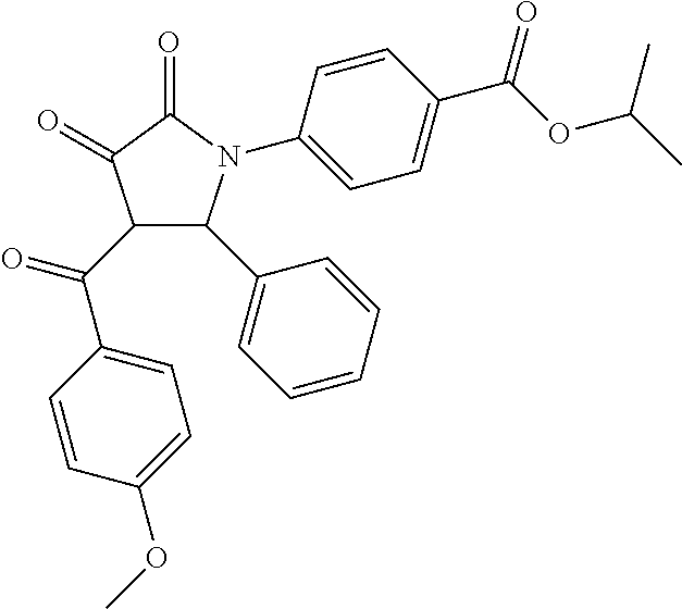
C1(=O)C(=O)C(C(C2=CC=C(OC)C=C2)=O)C(C2=CC=CC=C2)N1C1=CC=C(C(OC(C)C)=O)C=C1
